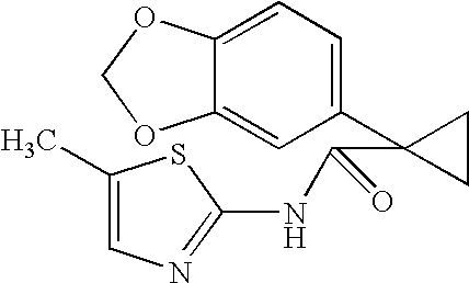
C1(C)=CN=C(NC(C2(C3=CC=C4C(=C3)OCO4)CC2)=O)S1
